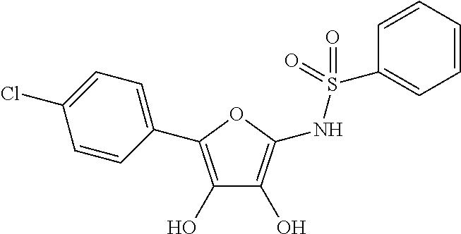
C1(C2=C(O)C(O)=C(NS(=O)(=O)C3=CC=CC=C3)O2)=CC=C(Cl)C=C1
